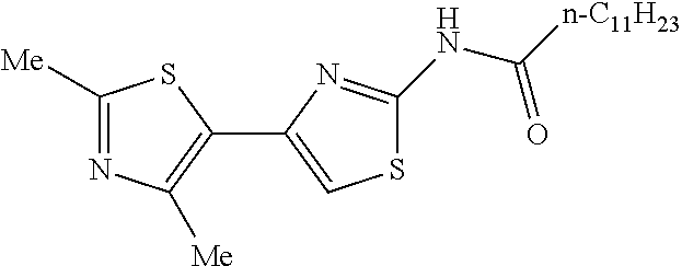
C1([Me])=NC([Me])=C(C2=CSC(NC([n-C11H23])=O)=N2)S1
